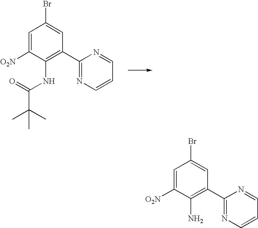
C1=C([O2N])C(NC(C(C)(C)C)=O)=C(C2=NC=CC=N2)C=C1Br.C1=C([O2N])C(N)=C(C2=NC=CC=N2)C=C1Br
